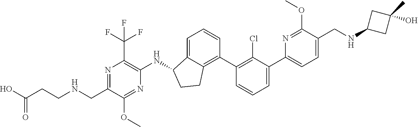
N1=C(CNCCC(O)=O)C(OC)=NC(NC2C3=CC=CC(C4=C(Cl)C(C5=CC=C(CNC6CC(C)(O)C6)C(OC)=N5)=CC=C4)=C3CC2)=C1C(F)(F)F
